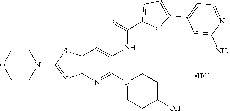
C1COCCN1C1=NC2=C(S1)C=C(NC(=O)C1=CC=C(C3=CC=NC(N)=C3)O1)C(N1CCC(O)CC1)=N2.Cl
